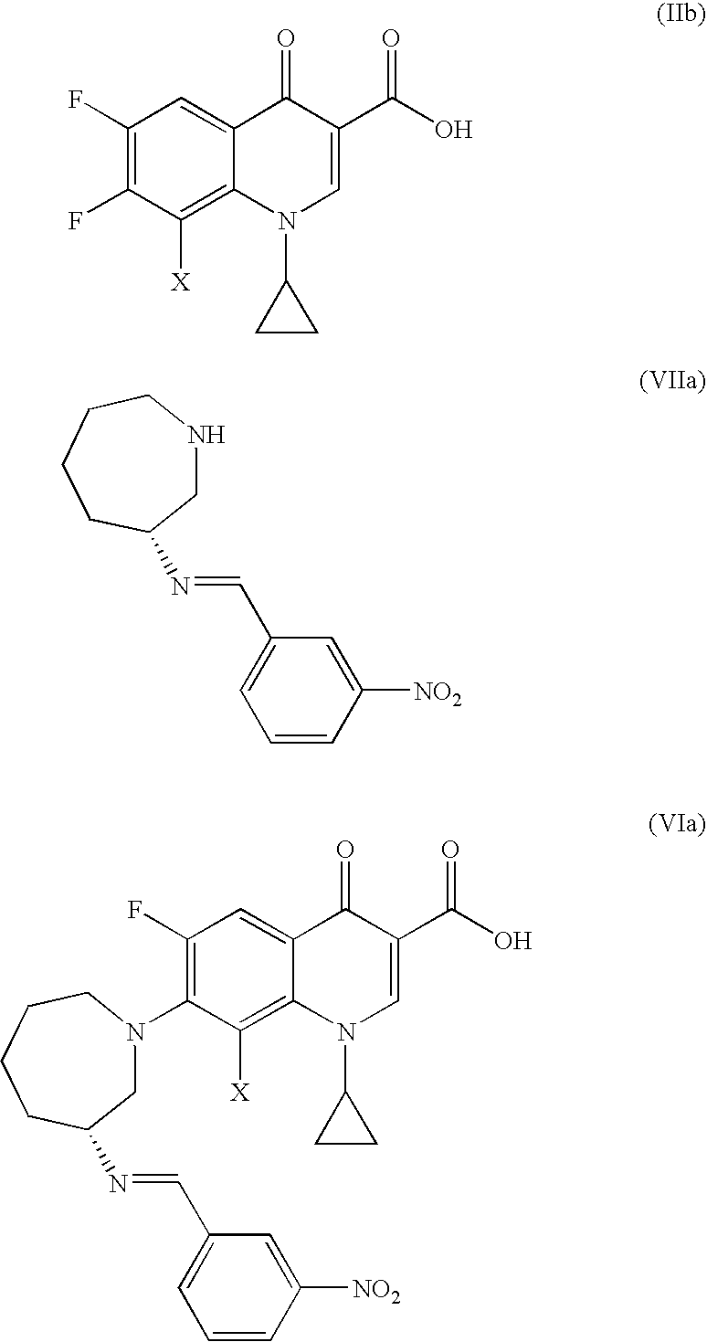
C1(F)=C(F)C([X])=C2C(=C1)C(=O)C(C(O)=O)=CN2C1CC1.C1([NO2])=CC(C=NC2CCCCNC2)=CC=C1.C1([NO2])=CC(C=NC2CCCCN(C3=C(F)C=C4C(=C3[X])N(C3CC3)C=C(C(=O)O)C4=O)C2)=CC=C1
